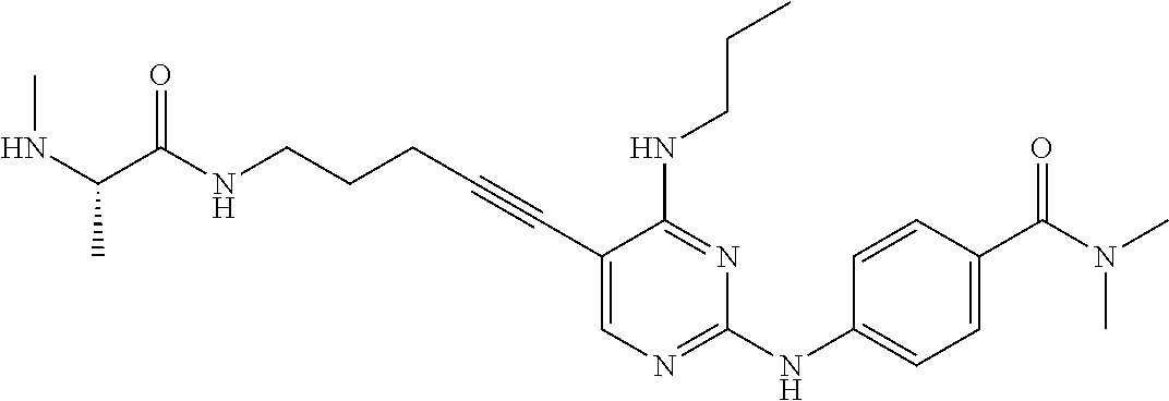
C1(C#CCCCNC(=O)C(NC)C)=CN=C(NC2=CC=C(C(=O)N(C)C)C=C2)N=C1NCCC
